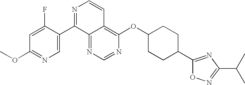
N1=CN=C2C(=C1OC1CCC(C3=NC(C(C)C)=NO3)CC1)C=CN=C2C1=CN=C(OC)C=C1F
